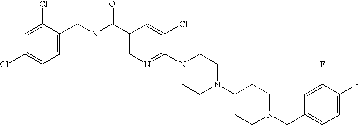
C1(F)=CC=C(CN2CCC(N3CCN(C4=NC=C(C(NCC5=CC=C(Cl)C=C5Cl)=O)C=C4Cl)CC3)CC2)C=C1F
